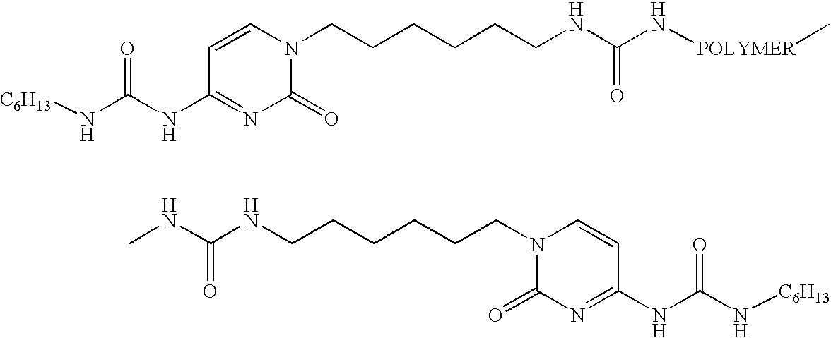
C(CCCCCNC(=O)N[POLYMER]C)N1C(=O)N=C(NC(=O)N[C6H13])C=C1.O=C(NCCCCCCN1C(=O)N=C(NC(=O)N[C6H13])C=C1)NC
